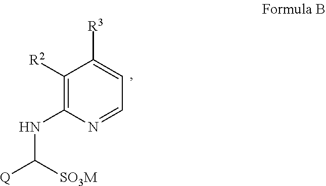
C1([R3])=CC=NC(NC([Q])[SO3M])=C1[R2]
